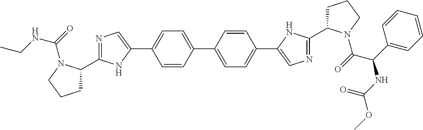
C1(C2=NC=C(C3=CC=C(C4=CC=C(C5=CN=C(C6CCCN6C(C(C6=CC=CC=C6)NC(OC)=O)=O)N5)C=C4)C=C3)N2)CCCN1C(NCC)=O
